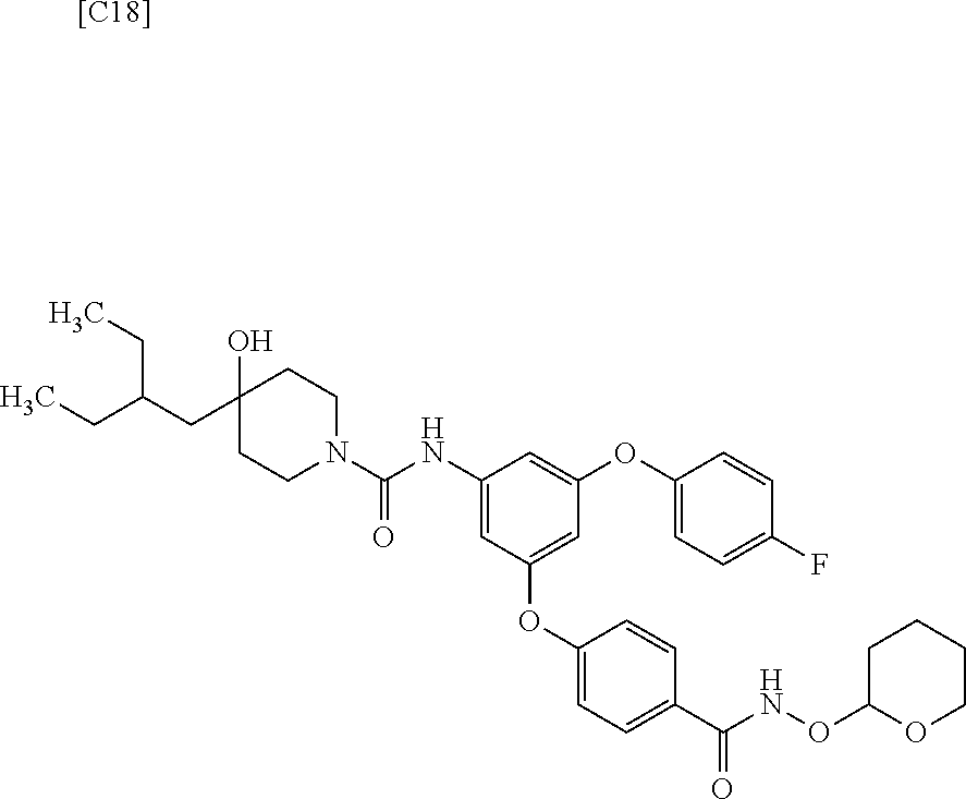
[[C18]].C1(O)(CC(CC)CC)CCN(C(NC2=CC(OC3=CC=C(C(NOC4OCCCC4)=O)C=C3)=CC(OC3=CC=C(F)C=C3)=C2)=O)CC1
